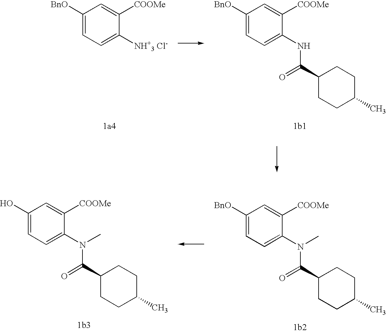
C1([BnO])=CC=C([NH+3 Cl-])C([COOMe])=C1.C1([BnO])=CC=C(NC(C2CCC(C)CC2)=O)C([COOMe])=C1.C1(O)=CC=C(N(C)C(C2CCC(C)CC2)=O)C([COOMe])=C1.C1([BnO])=CC=C(N(C)C(C2CCC(C)CC2)=O)C([COOMe])=C1
